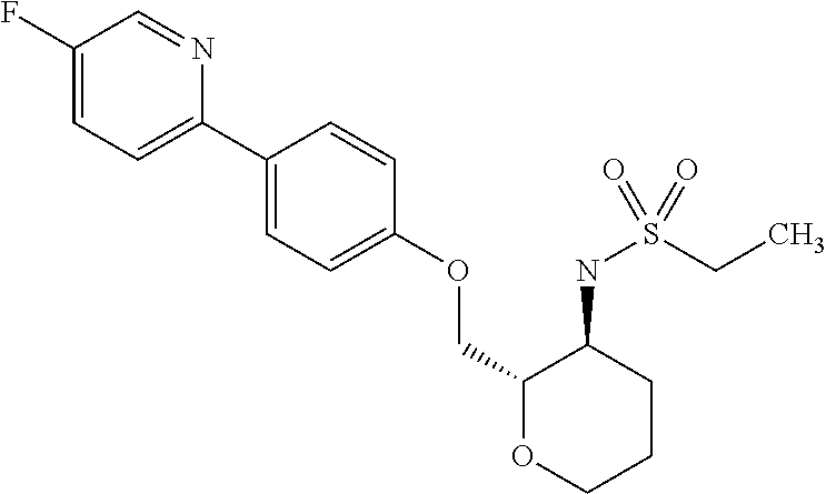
C1(C2=CC=C(OCC3OCCCC3NS(CC)(=O)=O)C=C2)=CC=C(F)C=N1
